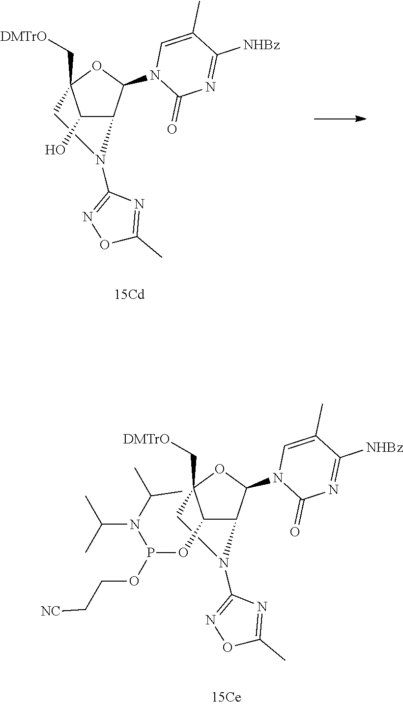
C1(O)C2C(N3C(=O)N=C([NHBz])C(C)=C3)OC1(C[DMTrO])CCN2C1=NOC(C)=N1.C1(OP(N(C(C)C)C(C)C)OCC[NC])C2C(N3C(=O)N=C([NHBz])C(C)=C3)OC1(C[DMTrO])CCN2C1=NOC(C)=N1
